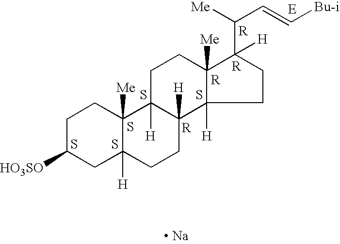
C1C([HO3SO])CC2([H])C([Me])(C1)C1([H])C([H])(CC2)C2([H])C([Me])(CC1)C(C([Me])C=C[Bu-i])([H])CC2.S.S.S.[R].S.[R].[R].[R].[ Na].S
